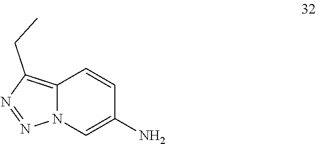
C12=C(CC)N=NN1C=C(N)C=C2
